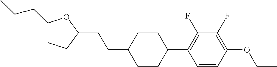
C1(CCC)CCC(CCC2CCC(C3=C(F)C(F)=C(OCC)C=C3)CC2)O1
